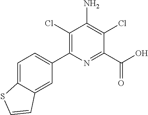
C1(Cl)=C(C2=CC=C3C(=C2)C=CS3)N=C(C(O)=O)C(Cl)=C1N
